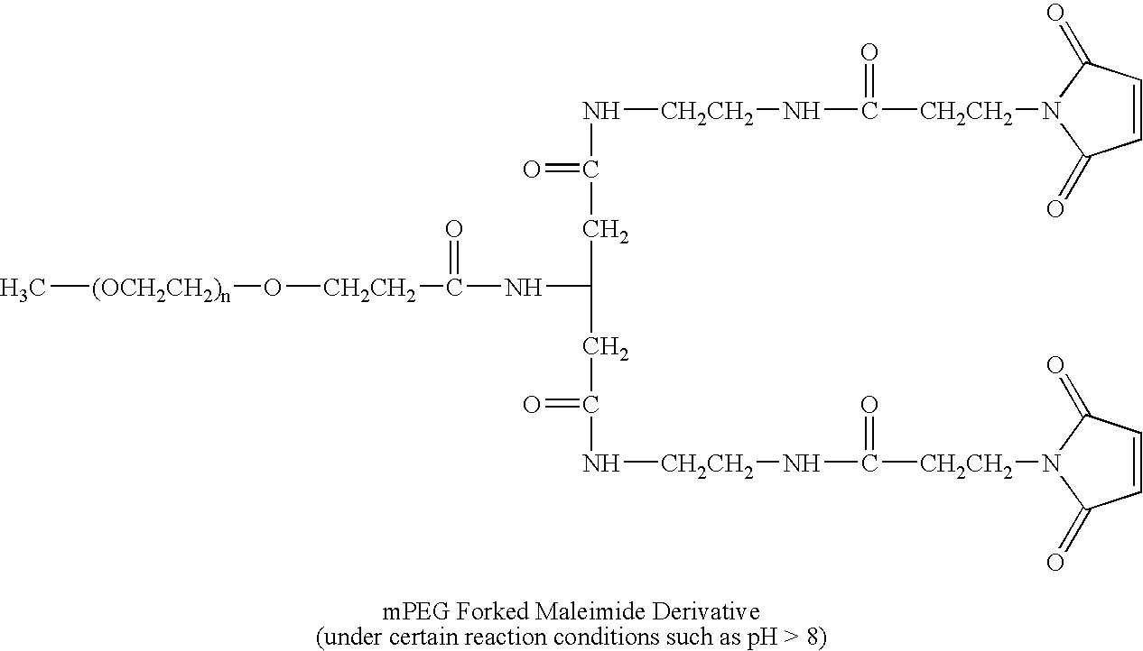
C[(OCH2CH2)n]O[CH2CH2]C(=O)NC(CC(=O)N[CH2CH2]NC(=O)[CH2CH2]N1C(=O)C=CC1=O)CC(=O)N[CH2CH2]NC(=O)[CH2CH2]N1C(=O)C=CC1=O
